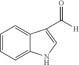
C1=CC=C2C(=C1)C(C(=O)[H])=CN2
